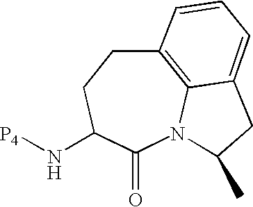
C12=C3N(C(=O)C(N[P4])CC1)C(C)CC3=CC=C2
